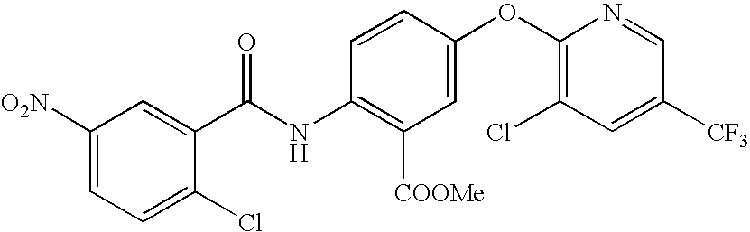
C1([O2N])=CC=C(Cl)C(C(NC2=C([COOMe])C=C(OC3=C(Cl)C=C([CF3])C=N3)C=C2)=O)=C1
